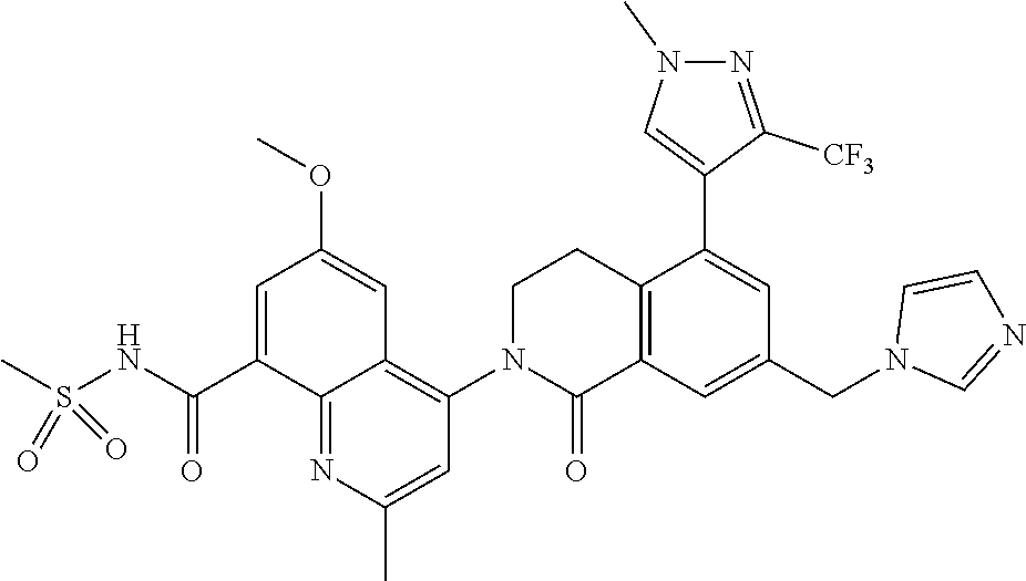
C12=C(C=C(CN3C=NC=C3)C=C1C1=CN(C)N=C1[CF3])C(=O)N(C1=C3C(=NC(C)=C1)C(C(NS(C)(=O)=O)=O)=CC(OC)=C3)CC2
